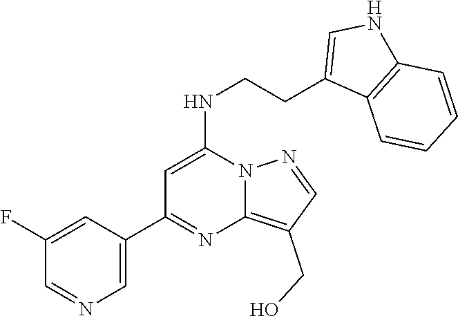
C1=C(F)C=NC=C1C1=NC2=C(CO)C=NN2C(NCCC2=CNC3=C2C=CC=C3)=C1
